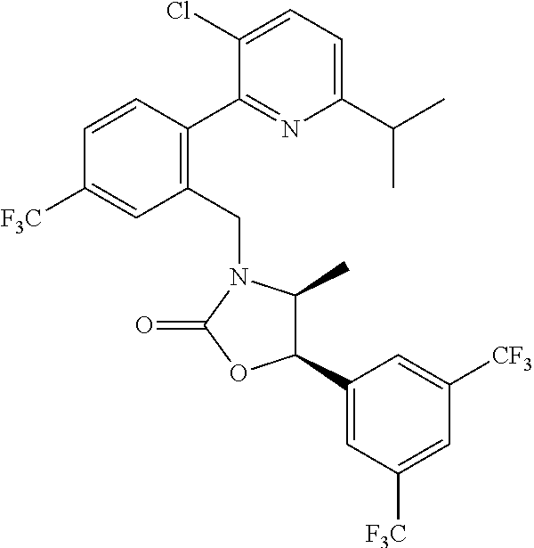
C1(CN2C(C)C(C3=CC([F3C])=CC([CF3])=C3)OC2=O)=C(C2=NC(C(C)C)=CC=C2Cl)C=CC([F3C])=C1
